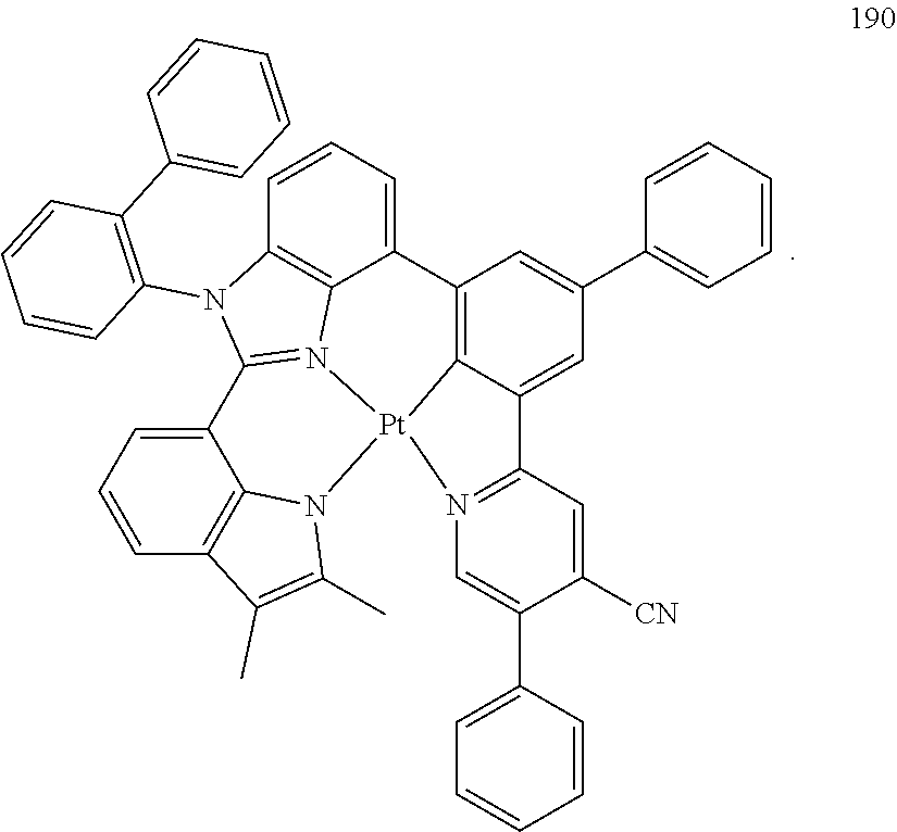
C1=CC=C2C3=C1N(C1=C(C4=CC=CC=C4)C=CC=C1)C1=N3[Pt]3(C4=C2C=C(C2=CC=CC=C2)C=C4C2=N3C=C(C3=CC=CC=C3)C([CN])=C2)N2C3=C(C=CC=C13)C(C)=C2C
